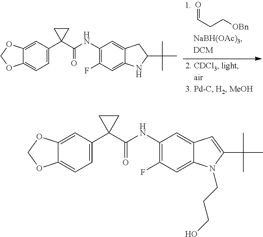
O=CCC[OBn].C1=C(C2(C(NC3=C(F)C=C4C(=C3)CC(C(C)(C)C)N4)=O)CC2)C=C2C(=C1)OCO2.C1=C(C2(C(NC3=C(F)C=C4C(=C3)C=C(C(C)(C)C)N4CCCO)=O)CC2)C=C2C(=C1)OCO2
